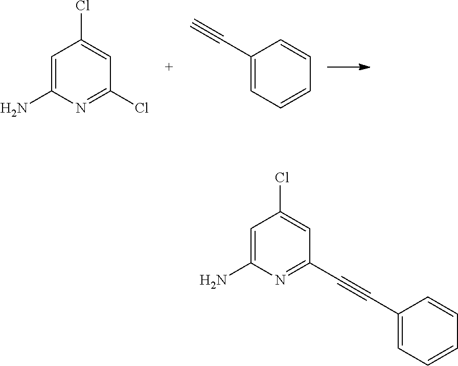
C1=C(N)N=C(Cl)C=C1Cl.C1(C#C)=CC=CC=C1.C1=C(N)N=C(C#CC2=CC=CC=C2)C=C1Cl
